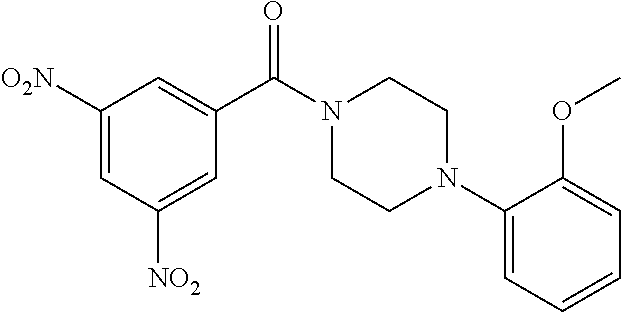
C1([O2N])=CC([NO2])=CC(C(N2CCN(C3=CC=CC=C3OC)CC2)=O)=C1
